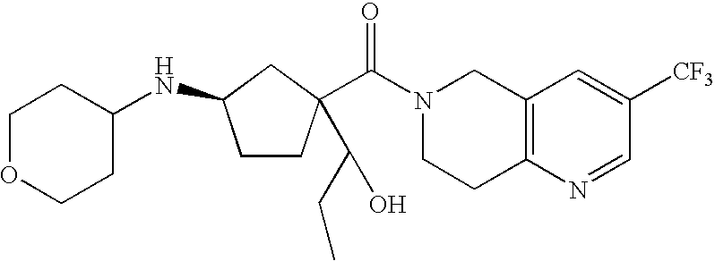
N1(C(=O)C2(C(O)CC)CCC(NC3CCOCC3)C2)CCC2=C(C1)C=C([CF3])C=N2
